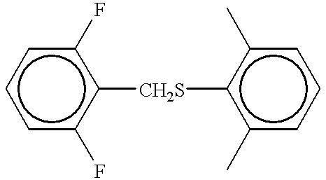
c1cc(F)c([CH2S]c2c(C)cccc2C)c(F)c1
